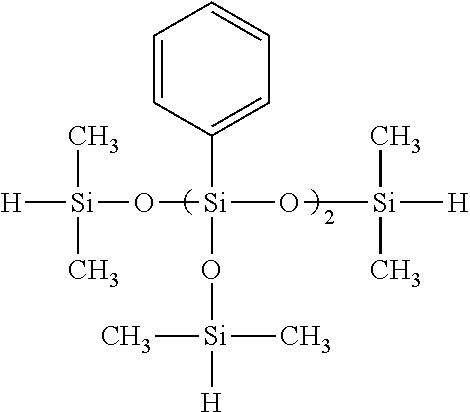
C1=CC([Si](O[Si]([H])(C)C)(O[Si]([H])(C)C)O[Si]([H])(C)C)=CC=C1
